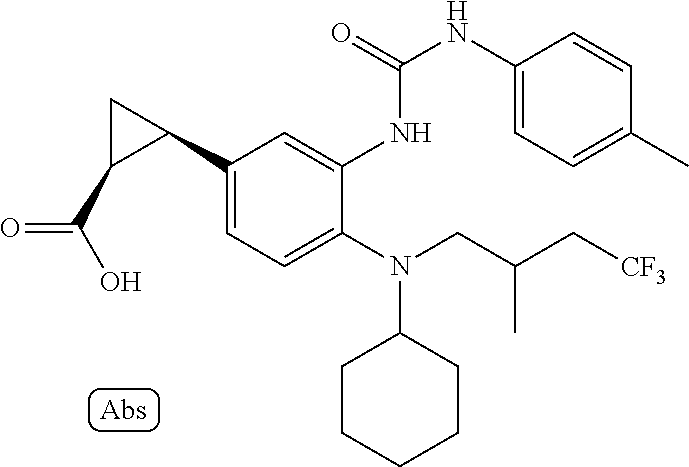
C1(N(CC(C[CF3])C)C2CCCCC2)=CC=C(C2CC2C(O)=O)C=C1NC(NC1=CC=C(C)C=C1)=O
